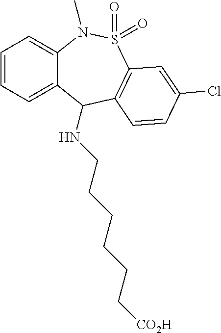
C1=CC=C2C(=C1)N(C)S(=O)(=O)C1=C(C2NCCCCCC[CO2H])C=CC(Cl)=C1
